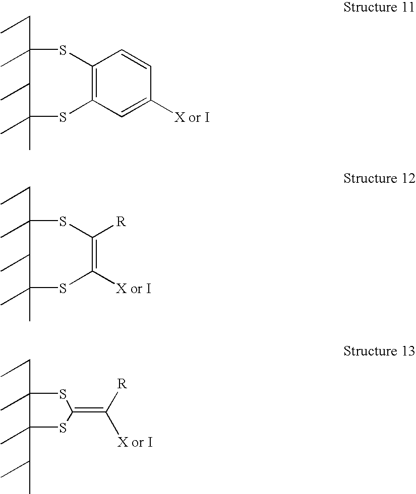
C(C1(C)C(C)C(C)(C)SC2=C(S1)C=CC([X or I])=C2)C.C(C1(C)C(C)C(C)(C)SC([X or I])=C([R])S1)C.C(C1(C)C(C(C)C)(C)SC(=C([R])[X or I])S1)C
